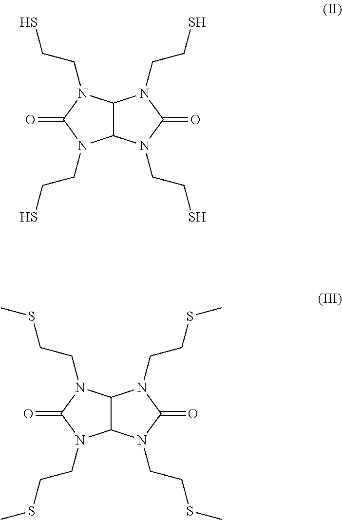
C12C(N(CCS)C(=O)N1CCS)N(CCS)C(=O)N2CCS.C12C(N(CCSC)C(=O)N1CCSC)N(CCSC)C(=O)N2CCSC
